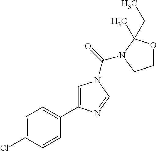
C1=C(Cl)C=CC(C2=CN(C(=O)N3C(C)(CC)OCC3)C=N2)=C1
